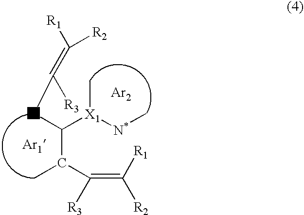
C(C(C(=C([R1])[R2])[R3])C)(CC([R3])=C([R1])[R2])[X1](C)[N*]C.[Ar1].[Ar2]
